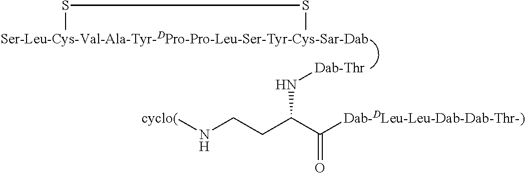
[Ser-Leu-Cys-Val-Ala-Tyr-DPro-Pro-Leu-Ser-Tyr-Cys-Sar-Dab]1SS1.[Dab-Thr]NC(CCN[cyclo(])C([Dab-DLeu-Leu-Dab-Dab-Thr-)])=O
